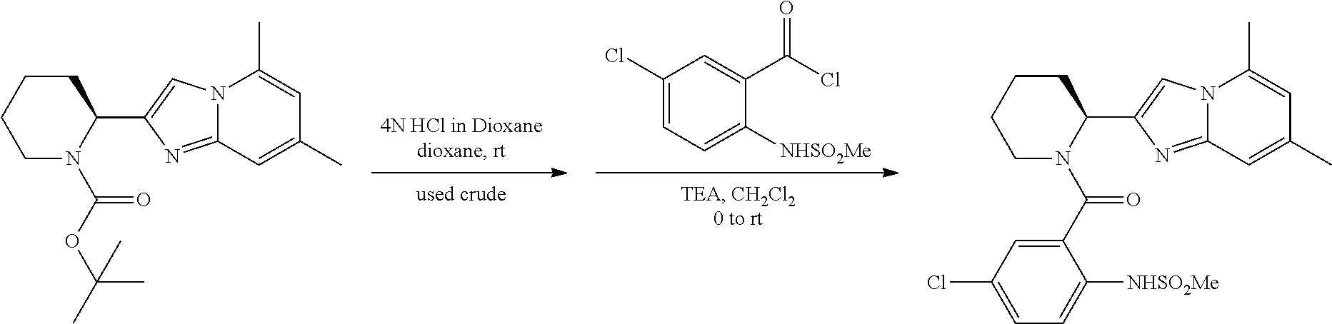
C1(Cl)=CC=C([NHSO2Me])C(C(Cl)=O)=C1.C1CCCC(C2=CN3C(=N2)C=C(C)C=C3C)N1C(=O)OC(C)(C)C.C1CCCC(C2=CN3C(=N2)C=C(C)C=C3C)N1C(=O)C1=CC(Cl)=CC=C1[NHSO2Me]
